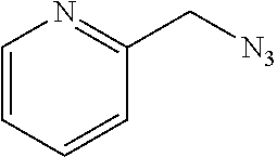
C1=CC=CC(C[N3])=N1
